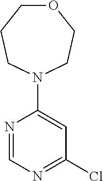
O1CCCN(C2=CC(Cl)=NC=N2)CC1
